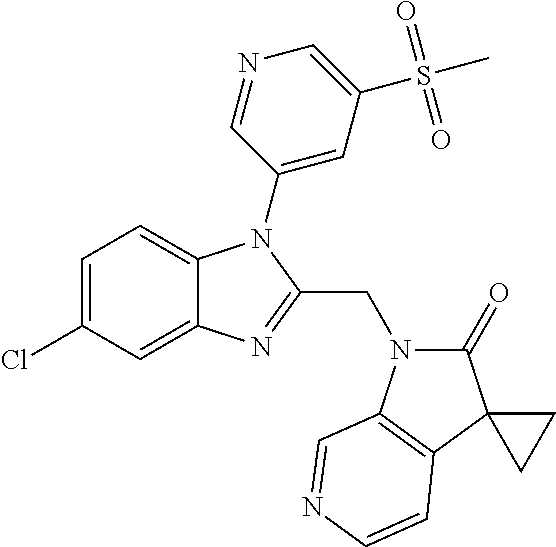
C1=C(Cl)C=C2C(=C1)N(C1=CC(S(=O)(=O)C)=CN=C1)C(CN1C(=O)C3(C4=C1C=NC=C4)CC3)=N2
